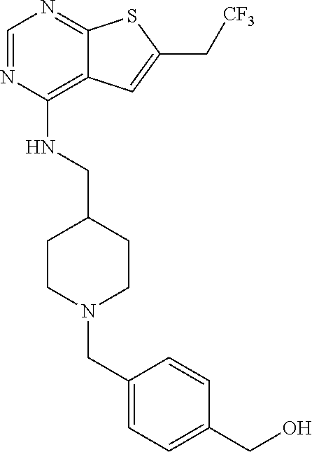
C1=NC(NCC2CCN(CC3=CC=C(CO)C=C3)CC2)=C2C(=N1)SC(C[CF3])=C2
